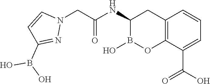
C12=C(C(C(O)=O)=CC=C1)OB(O)C(NC(CN1C=CC(B(O)O)=N1)=O)C2
